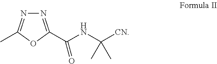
N1=C(C(NC([CN])(C)C)=O)OC(C)=N1
